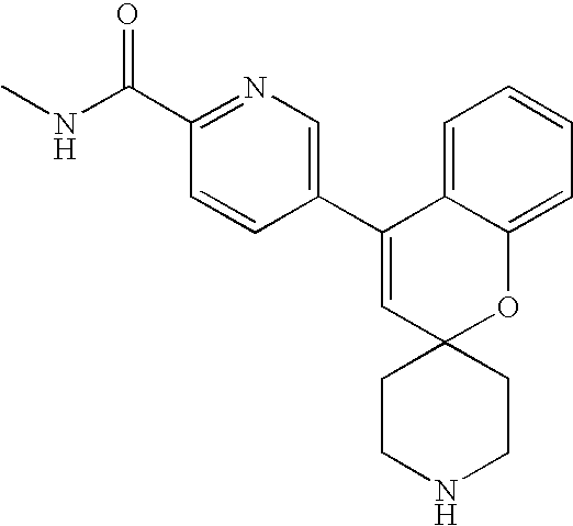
C1(C2=CN=C(C(NC)=O)C=C2)=CC2(OC3=CC=CC=C13)CCNCC2
